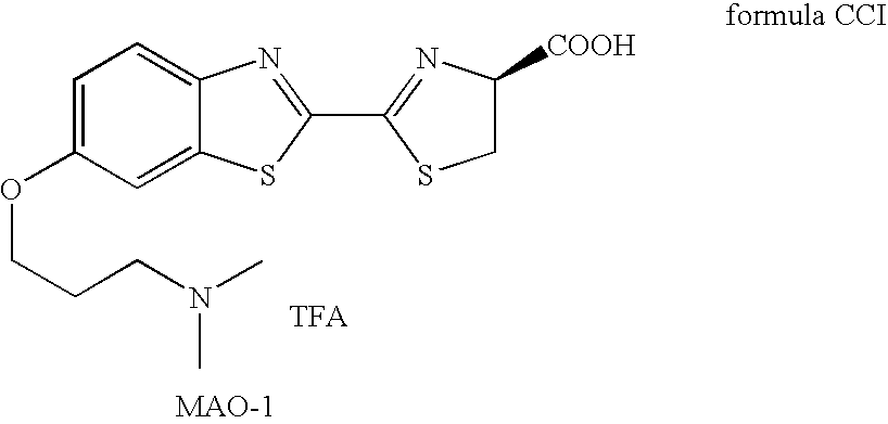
C1=C(OCCCN(C)C)C=C2C(=C1)N=C(C1=NC([COOH])CS1)S2
